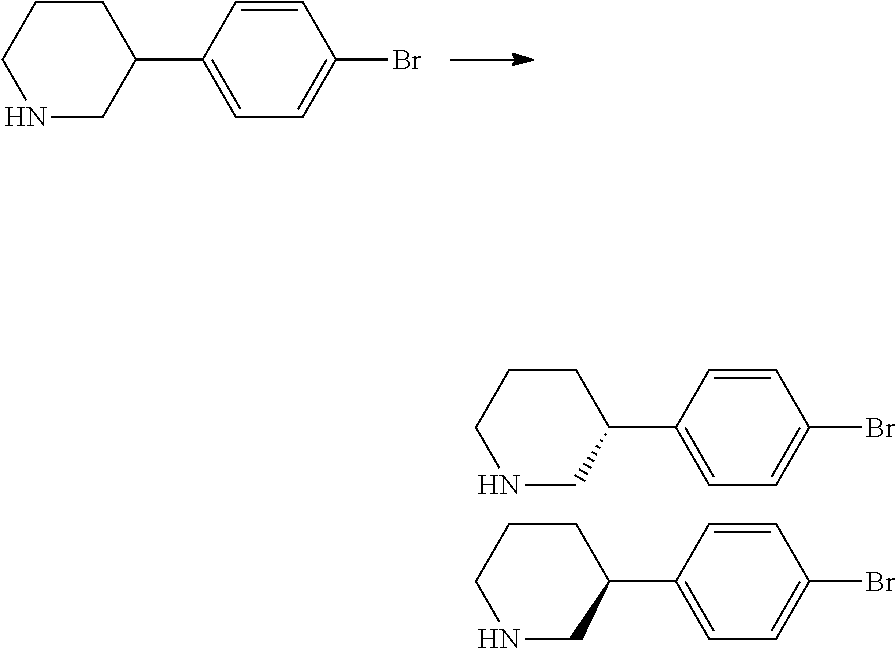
N1CC(C2=CC=C(Br)C=C2)CCC1.N1CC(C2=CC=C(Br)C=C2)CCC1.N1CC(C2=CC=C(Br)C=C2)CCC1
